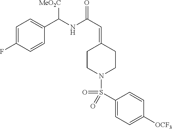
C1=C(F)C=CC(C(NC(C=C2CCN(S(=O)(C3=CC=C([OCF3])C=C3)=O)CC2)=O)[MeO2C])=C1
